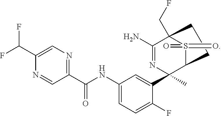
C(NC1=CC=C(F)C(C2(C)N=C(N)C3(CF)S(=O)(=O)C2CC3)=C1)(C1=NC=C(C(F)F)N=C1)=O
